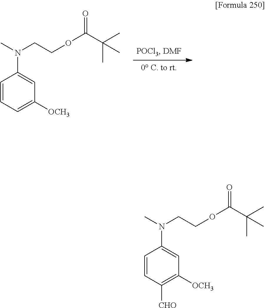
C1=CC=C([OCH3])C=C1N(C)CCOC(C(C)(C)C)=O.C1=CC([CHO])=C([OCH3])C=C1N(C)CCOC(C(C)(C)C)=O
